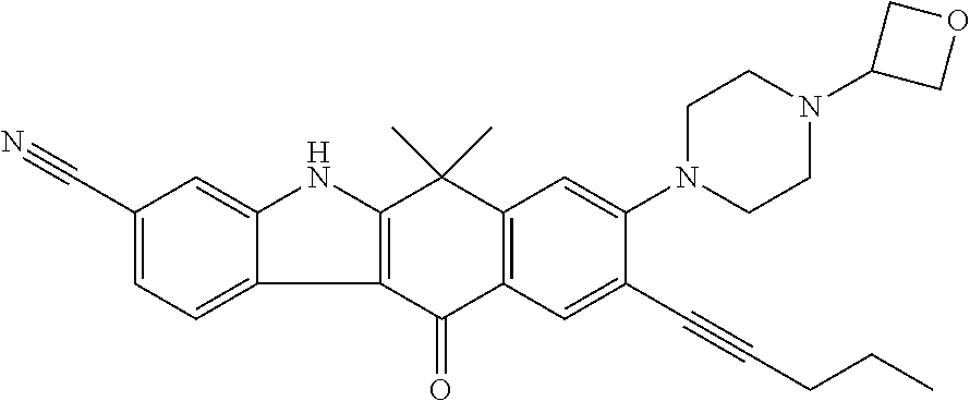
C12=C(C(=O)C3=C(C1(C)C)C=C(N1CCN(C4COC4)CC1)C(C#CCCC)=C3)C1=CC=C(C#N)C=C1N2
